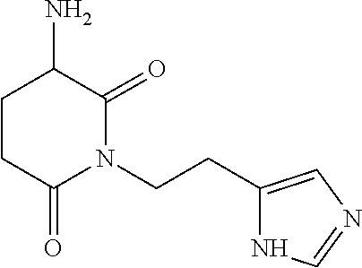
C(CN1C(=O)C(N)CCC1=O)C1=CN=CN1
